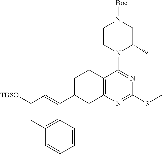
C12=C(N=C(SC)N=C1N1C(C)CN([Boc])CC1)CC(C1=CC([TBSO])=CC3=C1C=CC=C3)CC2
